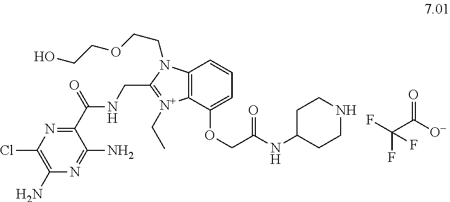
C1(N)=C(Cl)N=C(C(=O)NCC2=[N+](CC)C3=C(N2CCOCCO)C=CC=C3OCC(NC2CCNCC2)=O)C(N)=N1.FC(C([O-])=O)(F)F
